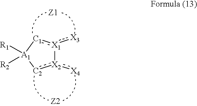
[X1]1(:[X3]):[C1][A1]([R1])([R2])[C2]:[X2]1:[X4]
